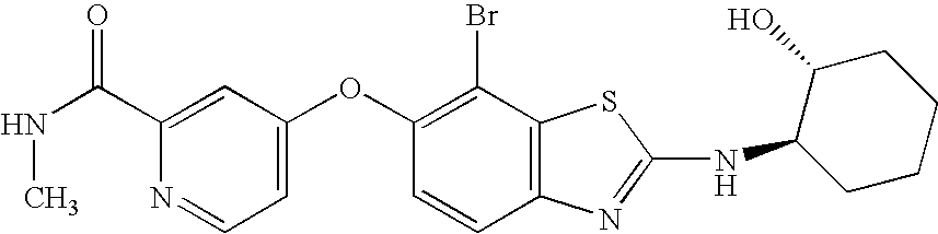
N1=CC=C(OC2=C(Br)C3=C(C=C2)N=C(NC2CCCCC2O)S3)C=C1C(NC)=O
